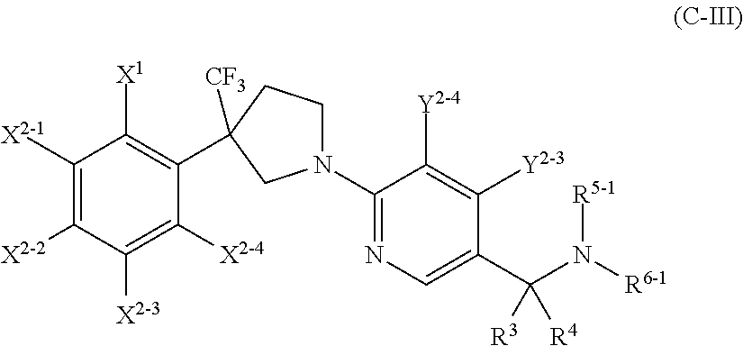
N1(C2=NC=C(C(N([R6-1])[R5-1])([R3])[R4])C([Y2-3])=C2[Y2-4])CCC(C2=C([X1])C([X2-1])=C([X2-2])C([X2-3])=C2[X2-4])([CF3])C1
